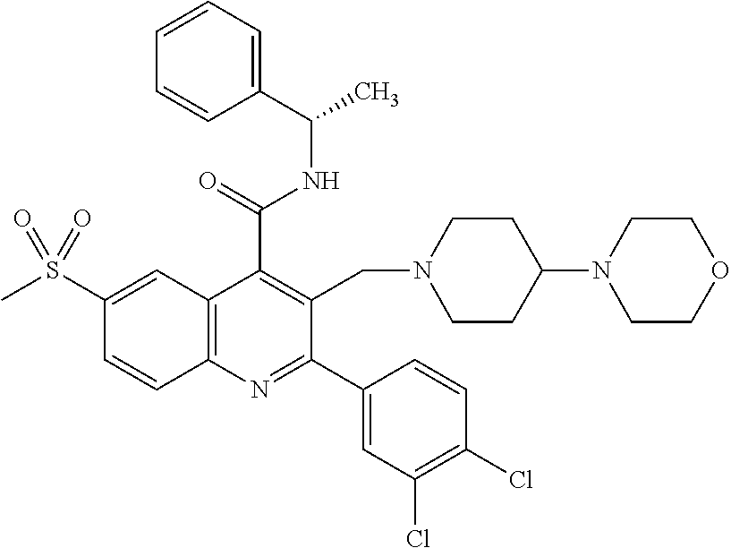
C1(C(=O)NC(C)C2=CC=CC=C2)=C(CN2CCC(N3CCOCC3)CC2)C(C2=CC(Cl)=C(Cl)C=C2)=NC2=C1C=C(S(C)(=O)=O)C=C2
